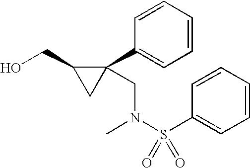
OCC1CC1(C1=CC=CC=C1)CN(S(C1=CC=CC=C1)(=O)=O)C
